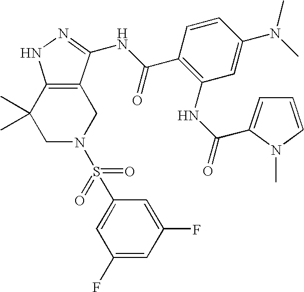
C1N(S(=O)(=O)C2=CC(F)=CC(F)=C2)CC2=C(C1(C)C)NN=C2NC(C1=C(NC(=O)C2=CC=CN2C)C=C(N(C)C)C=C1)=O
